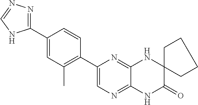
C1(C2=NN=CN2)=CC(C)=C(C2=CN=C3C(=N2)NC2(C(=O)N3)CCCC2)C=C1
